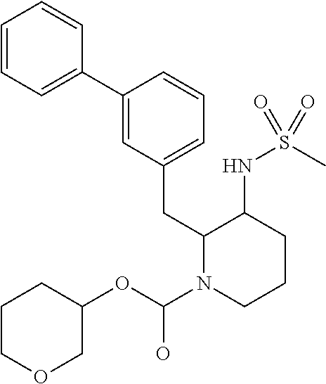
C1=CC=C(C2=CC(CC3N(C(O)OC4CCCOC4)CCCC3NS(C)(=O)=O)=CC=C2)C=C1
